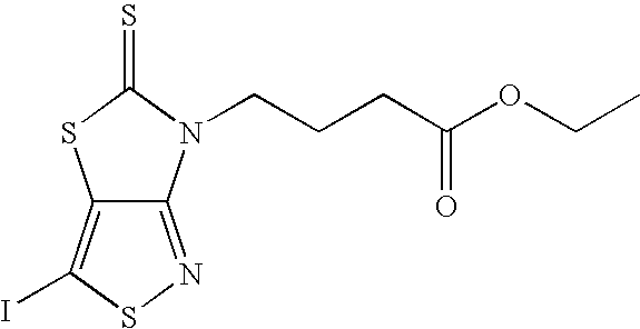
C12=C(I)SN=C1N(CCCC(OCC)=O)C(=S)S2
